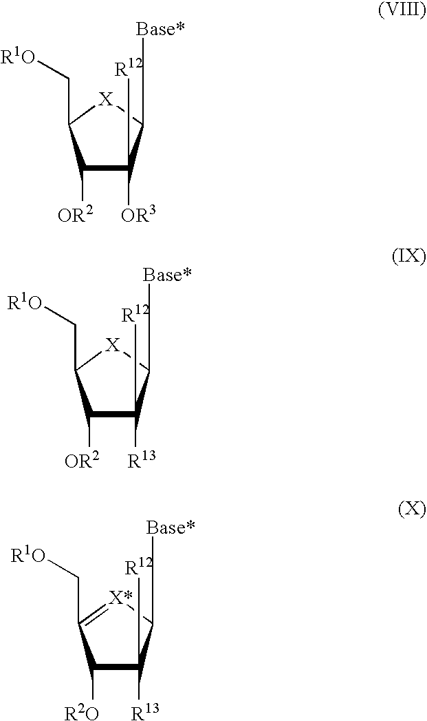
C1([OR2])C([OR3])([R12])C([Base*])[X]C1C[R1O].C1([OR2])C([R13])([R12])C([Base*])[X]C1C[R1O].C1([R2O])C([R13])([R12])C([Base*])[X*]=C1C[R1O]
